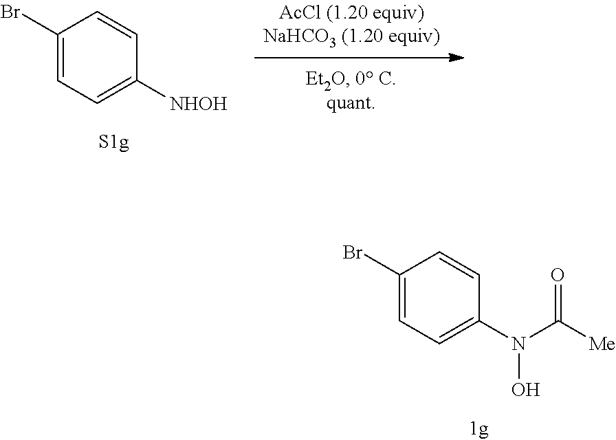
C1=C(Br)C=CC(N(C([Me])=O)O)=C1.C1(Br)=CC=C([NHOH])C=C1
